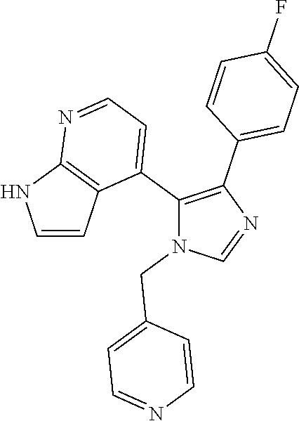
C1=CC2=C(N1)N=CC=C2C1=C(C2=CC=C(F)C=C2)N=CN1CC1=CC=NC=C1
